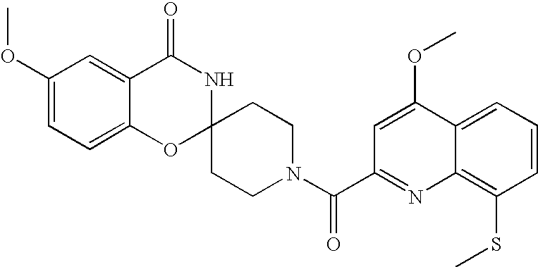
C1(OC)=CC=C2C(=C1)C(=O)NC1(O2)CCN(C(C2=NC3=C(SC)C=CC=C3C(OC)=C2)=O)CC1
